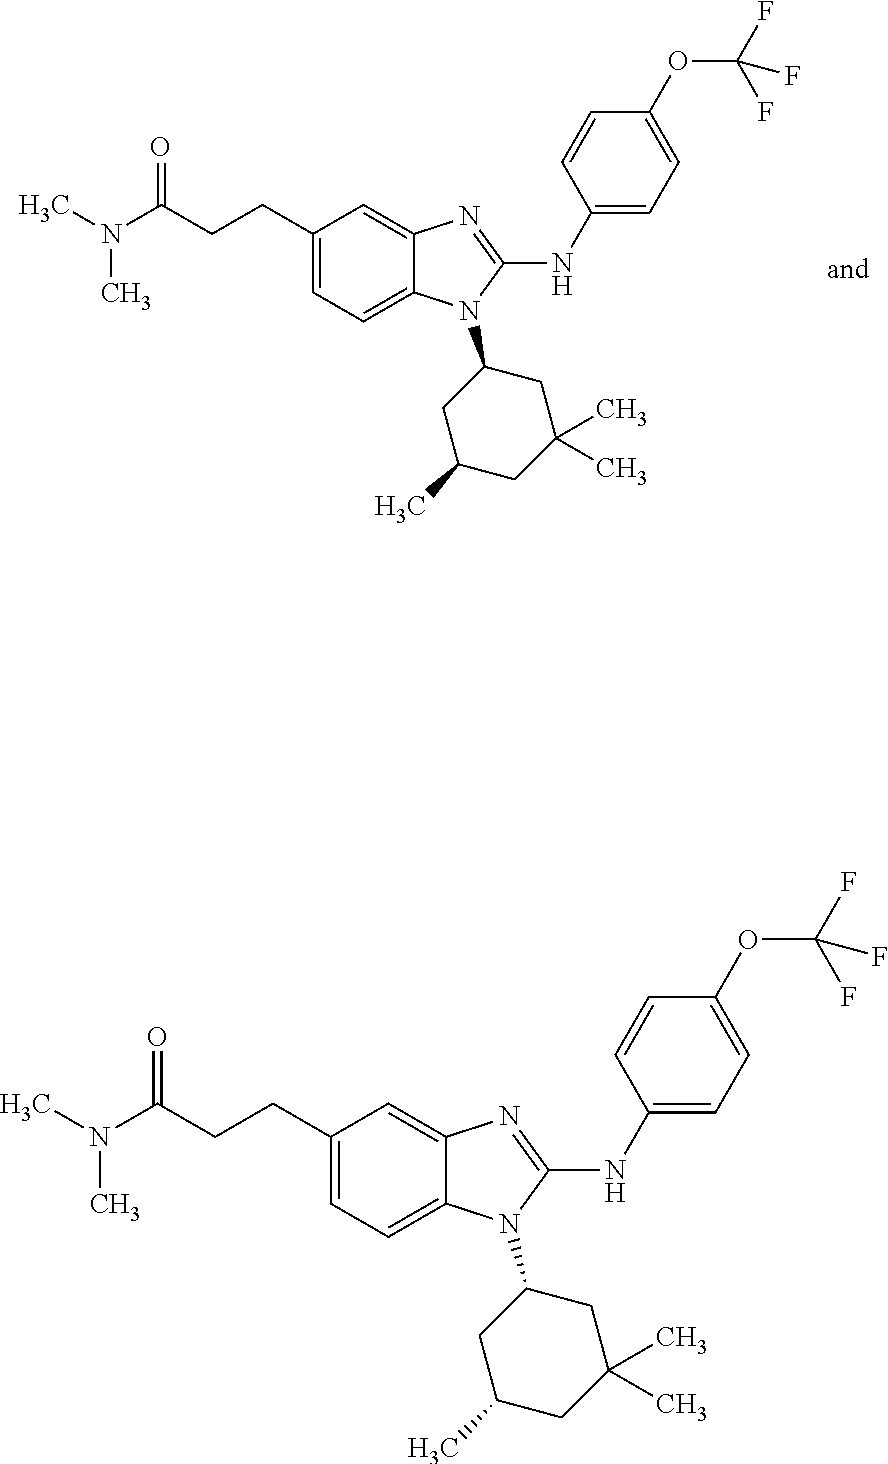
C1(CCC(=O)N(C)C)=CC=C2C(=C1)N=C(NC1=CC=C(OC(F)(F)F)C=C1)N2C1CC(C)CC(C)(C)C1.C1(CCC(N(C)C)=O)=CC=C2C(=C1)N=C(NC1=CC=C(OC(F)(F)F)C=C1)N2C1CC(C)CC(C)(C)C1
